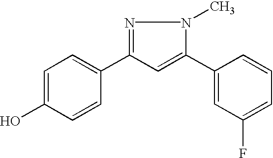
N1=C(C2=CC=C(O)C=C2)C=C(C2=CC(F)=CC=C2)N1C
